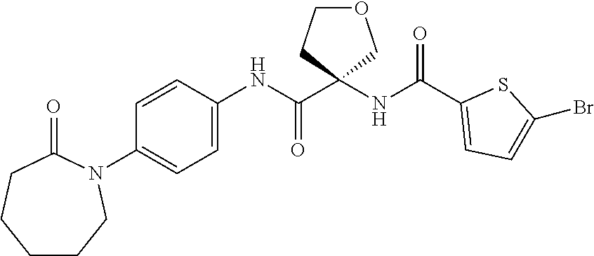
C1(N2CCCCCC2=O)=CC=C(NC(C2(NC(C3=CC=C(Br)S3)=O)COCC2)=O)C=C1
